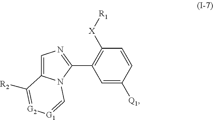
C1=C2N(C(C3=C([X][R1])C=CC([Q1])=C3)=N1)C=[G1][G2]=C2[R2]
